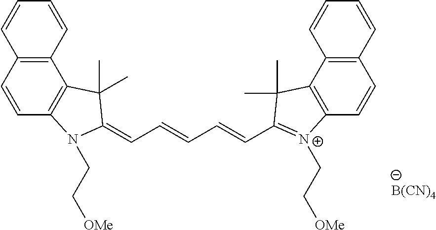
C1=CC2=C(C3=C1N(CC[OMe])C(=CC=CC=CC1=[N+](CC[OMe])C4=C(C5=C(C=C4)C=CC=C5)C1(C)C)C3(C)C)C=CC=C2.[B(CN)4]
